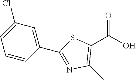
C1(C(O)=O)=C(C)N=C(C2=CC(Cl)=CC=C2)S1
